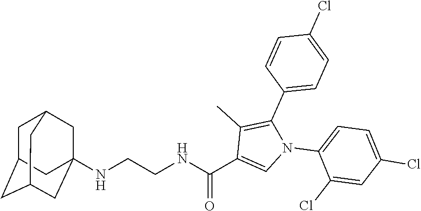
N(CCNC(C1=CN(C2=CC=C(Cl)C=C2Cl)C(C2=CC=C(Cl)C=C2)=C1C)=O)C12CC3CC(CC(C1)C3)C2
